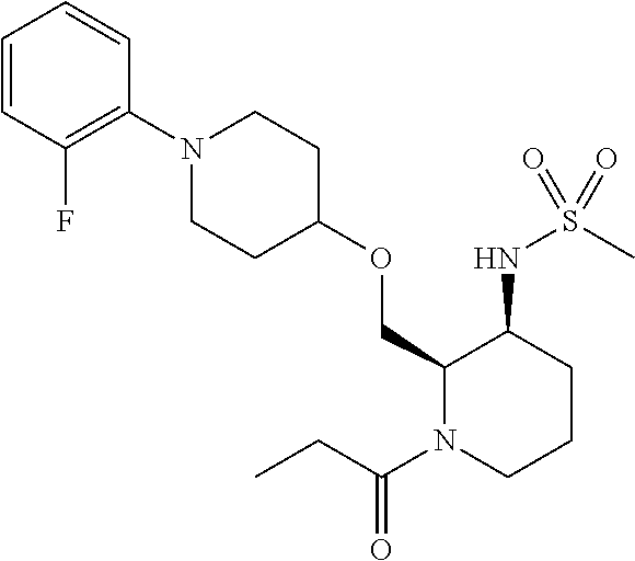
C1=CC(F)=C(N2CCC(OCC3N(C(CC)=O)CCCC3NS(=O)(C)=O)CC2)C=C1
